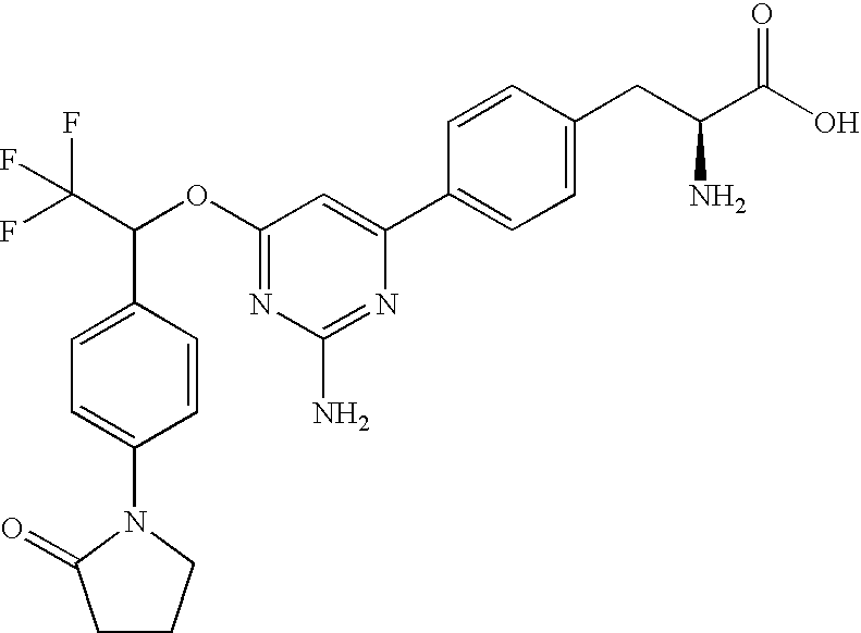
O(C1=NC(N)=NC(C2=CC=C(CC(C(O)=O)N)C=C2)=C1)C(C(F)(F)F)C1=CC=C(N2C(=O)CCC2)C=C1
